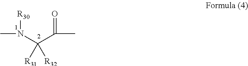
CN([R30])C(C(C)=O)([R31])[R32]
